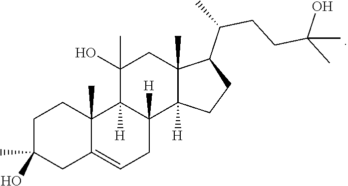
C1C(O)(C)CC2=CCC3([H])C([H])(C2(C)C1)C(O)(C)CC1(C)C3([H])CCC1C(C)CCC(O)(C)C
